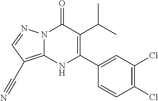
N12C(=C(C#N)C=N1)NC(C1=CC(Cl)=C(Cl)C=C1)=C(C(C)C)C2=O
